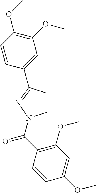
C1CC(C2=CC(OC)=C(OC)C=C2)=NN1C(C1=C(OC)C=C(OC)C=C1)=O
